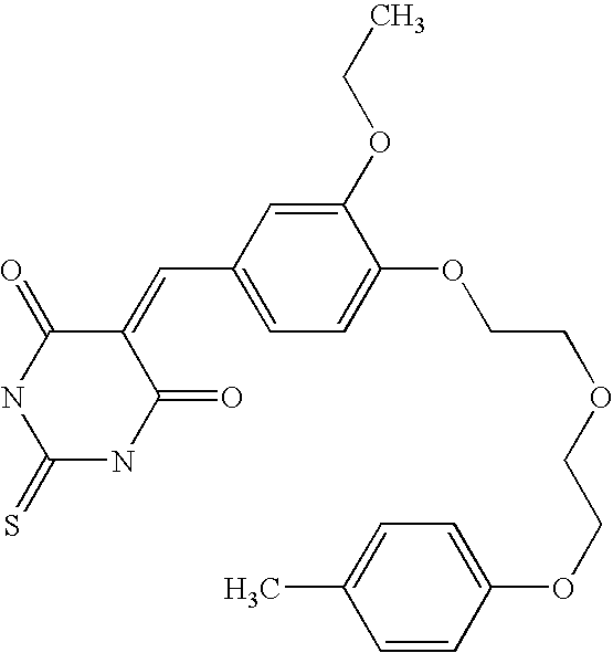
O=C1NC(=S)NC(=O)C1=CC1=CC=C(OCCOCCOC2=CC=C(C)C=C2)C(OCC)=C1
